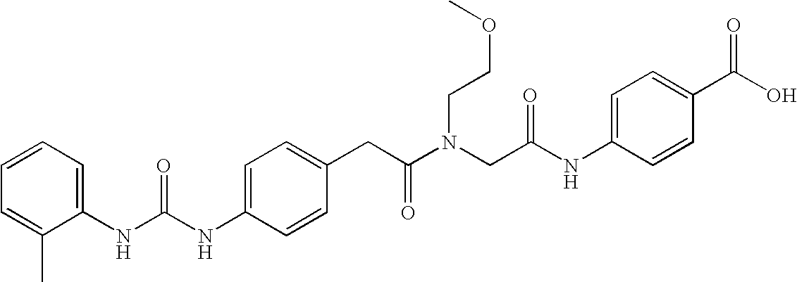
C1=C(CC(N(CC(NC2=CC=C(C(O)=O)C=C2)=O)CCOC)=O)C=CC(NC(NC2=CC=CC=C2C)=O)=C1
